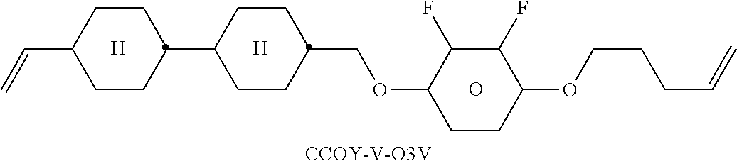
[CCOY-V-O3V].O.[H].[H].C(C1CCC(C2CCC(COC3C(F)C(F)C(OCCCC=C)CC3)CC2)CC1)=C
